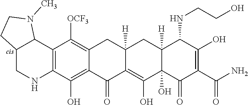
C12=C(C(O)=C3C(=C1[OCF3])CC1([H])CC4([H])C(NCCO)C(O)=C(C(=O)N)C(=O)C4(O)C(O)=C1C3=O)NCC1C2N(C)CC1
